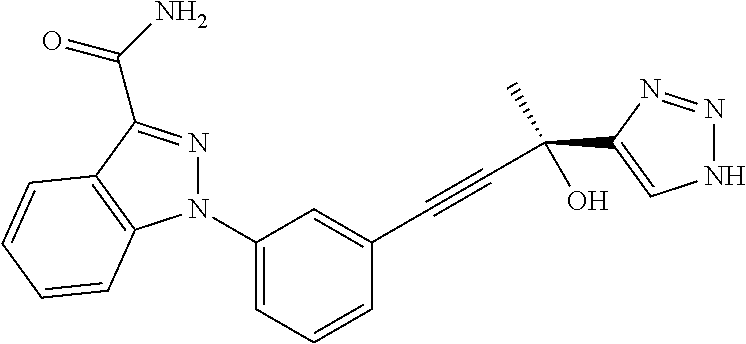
C1(N2N=C(C(N)=O)C3=C2C=CC=C3)=CC=CC(C#CC(C2=CNN=N2)(O)C)=C1
